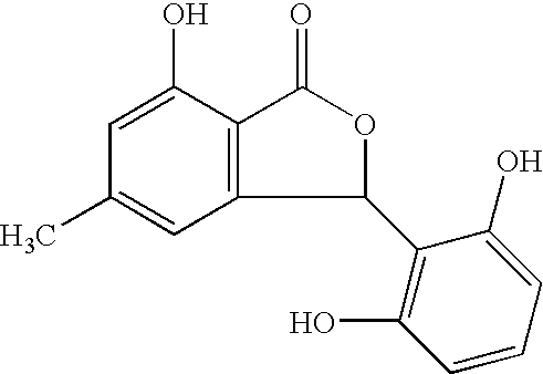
C1(O)=CC(C)=CC2=C1C(=O)OC2C1=C(O)C=CC=C1O
